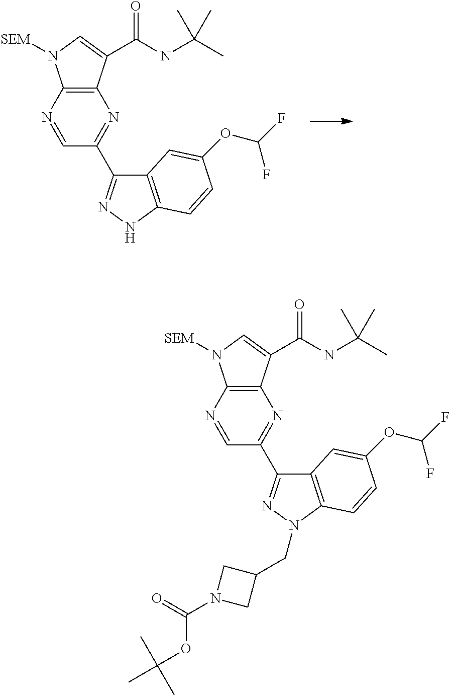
C12=C(N=CC(C3=NN(CC4CN(C(=O)OC(C)(C)C)C4)C4=C3C=C(OC(F)F)C=C4)=N1)N([SEM])C=C2C(NC(C)(C)C)=O.C12=C(N=CC(C3=NNC4=C3C=C(OC(F)F)C=C4)=N1)N([SEM])C=C2C(NC(C)(C)C)=O
